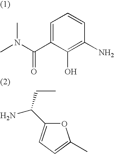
O1C(C(CC)N)=CC=C1C.CN(C(C1=CC=CC(N)=C1O)=O)C
